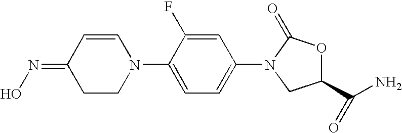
C1CN(C2=CC=C(N3C(=O)OC(C(N)=O)C3)C=C2F)C=CC1=NO
